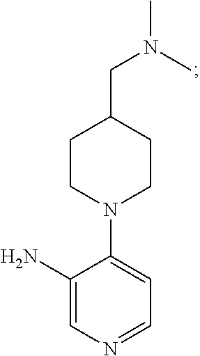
C1CN(C2=CC=NC=C2N)CCC1CN(C)C
